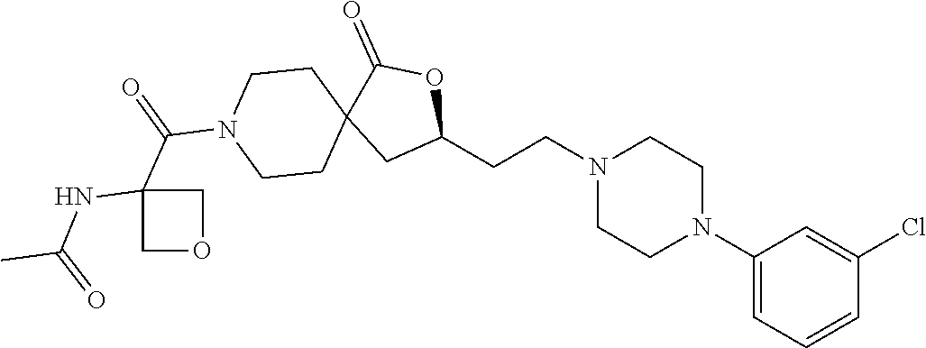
C1(N2CCN(CCC3OC(=O)C4(C3)CCN(C(C3(NC(C)=O)COC3)=O)CC4)CC2)=CC=CC(Cl)=C1
